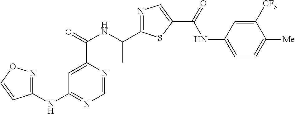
C1=NC(C(=O)NC(C2=NC=C(C(=O)NC3=CC=C([Me])C([CF3])=C3)S2)C)=CC(NC2=NOC=C2)=N1
